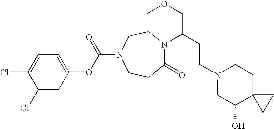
C1(Cl)=CC(OC(N2CCC(=O)N(C(CCN3CC(O)C4(CC3)CC4)COC)CC2)=O)=CC=C1Cl
